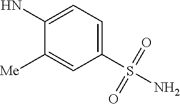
C1(S(N)(=O)=O)=CC=C(N)C([Me])=C1
